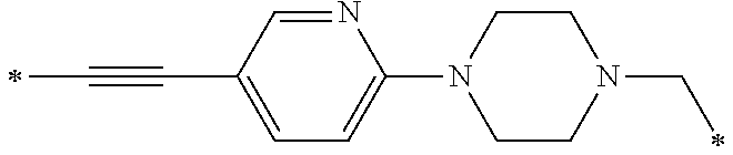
N1=CC(C#CC)=CC=C1N1CCN(CC)CC1
